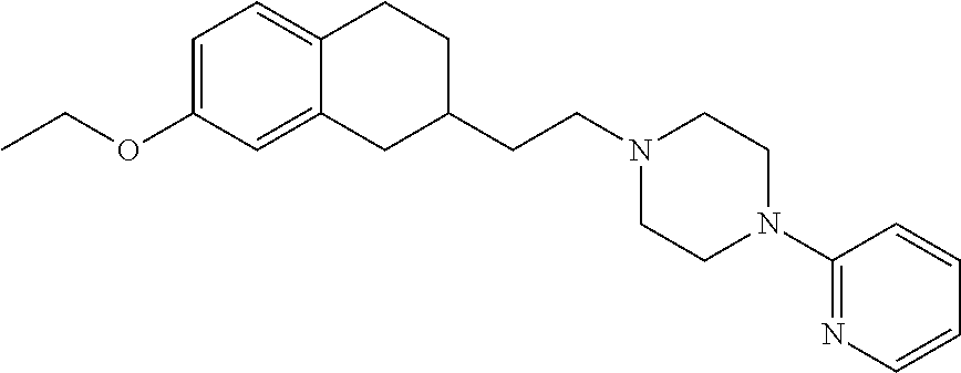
C1=C(OCC)C=C2C(=C1)CCC(CCN1CCN(C3=NC=CC=C3)CC1)C2
